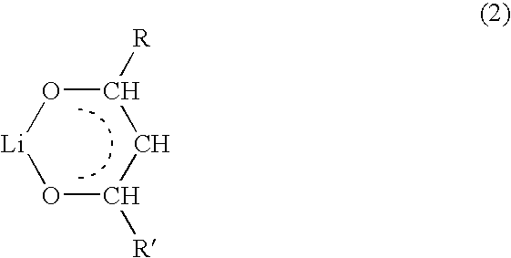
O1C([R])CC([R])O[Li]1
